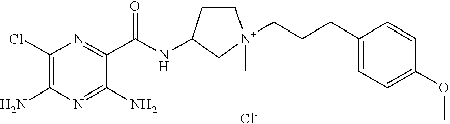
C1(Cl)=C(N)N=C(N)C(C(=O)NC2CC[N+](C)(CCCC3=CC=C(OC)C=C3)C2)=N1.[Cl-]
